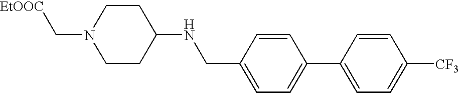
C1=CC(C2=CC=C([CF3])C=C2)=CC=C1CNC1CCN(C[EtOOC])CC1
